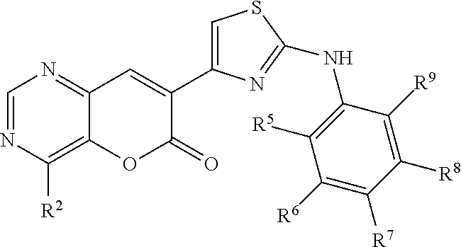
C1=NC([R2])=C2C(=N1)C=C(C1=CSC(NC3=C([R5])C([R6])=C([R7])C([R8])=C3[R9])=N1)C(=O)O2
